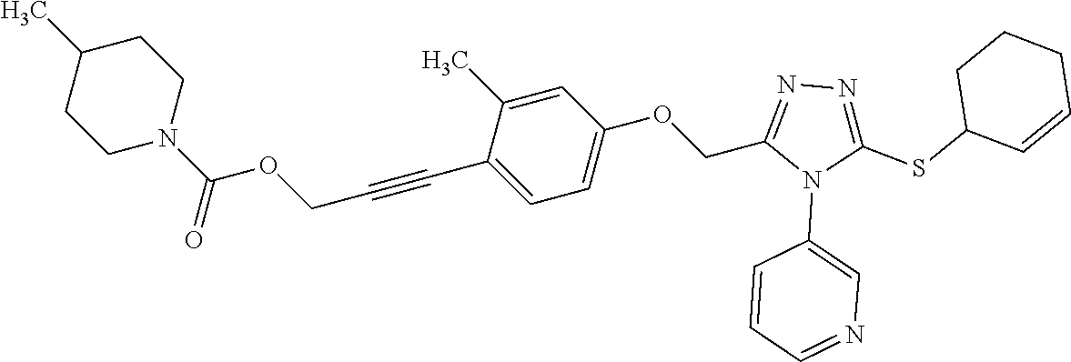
C1=C(C)C(C#CCOC(N2CCC(C)CC2)=O)=CC=C1OCC1=NN=C(SC2C=CCCC2)N1C1=CN=CC=C1
